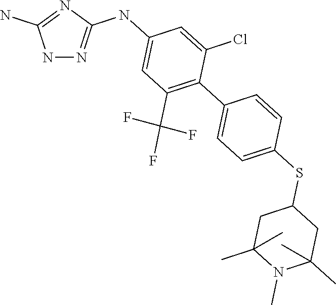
N1N=C(NC2=CC(C(F)(F)F)=C(C3=CC=C(SC4CC(C)(C)N(C)C(C)(C)C4)C=C3)C(Cl)=C2)N=C1N
